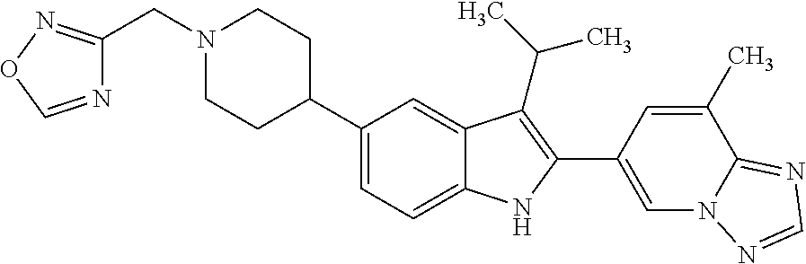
C1(C2CCN(CC3=NOC=N3)CC2)=CC=C2C(=C1)C(C(C)C)=C(C1=CN3C(=NC=N3)C(C)=C1)N2
